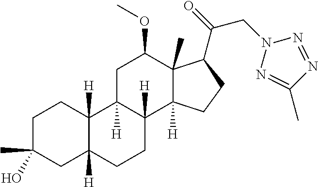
C1C(C)(O)CC2([H])C([H])(C1)C1([H])C([H])(CC2)C2([H])C(C)(C(OC)C1)C(C(=O)CN1N=C(C)N=N1)CC2
